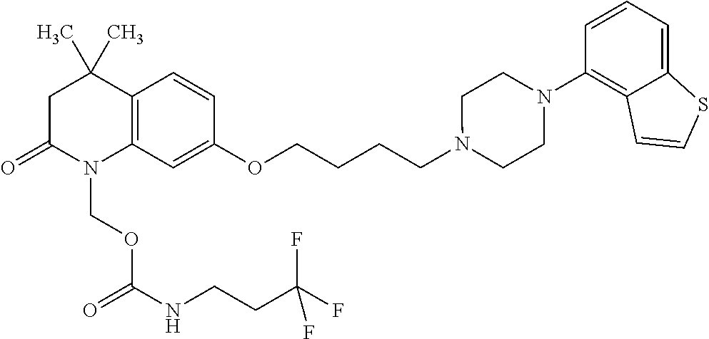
C1C(=O)N(COC(=O)NCCC(F)(F)F)C2=C(C1(C)C)C=CC(OCCCCN1CCN(C3=C4C(=CC=C3)SC=C4)CC1)=C2
